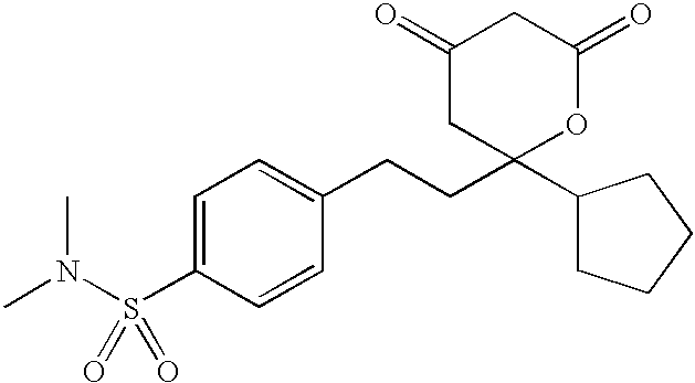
C1(S(N(C)C)(=O)=O)=CC=C(CCC2(C3CCCC3)OC(=O)CC(=O)C2)C=C1
